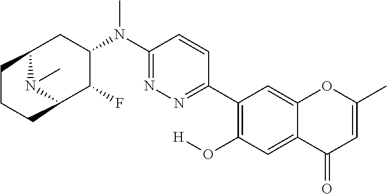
C1(C2=C(O[H])C=C3C(=C2)OC(C)=CC3=O)=NN=C(N(C2CC3N(C)C(C2F)CCC3)C)C=C1
